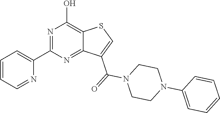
C1(C2=NC(O)=C3C(=N2)C(C(=O)N2CCN(C4=CC=CC=C4)CC2)=CS3)=CC=CC=N1
